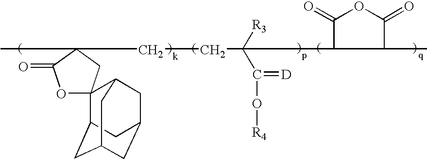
CC1(CCC(C(O[R4])=[D])([R3])C2C(=O)OC(=O)C2C)CC2(OC1=O)C1CC3CC(CC2C3)C1
